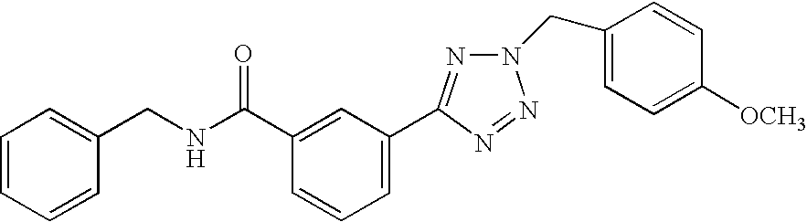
C1=CC=CC(CNC(C2=CC(C3=NN(CC4=CC=C([OCH3])C=C4)N=N3)=CC=C2)=O)=C1
